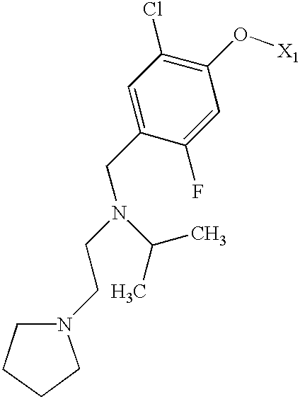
C1=C(CN(CCN2CCCC2)C(C)C)C(F)=CC(O[X1])=C1Cl
